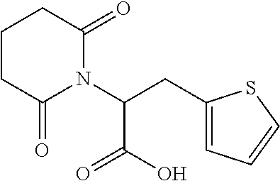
C1CC(=O)N(C(CC2=CC=CS2)C(O)=O)C(=O)C1
